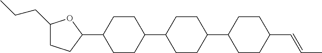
C1(CCC)CCC(C2CCC(C3CCC(C4CCC(C=CC)CC4)CC3)CC2)O1
